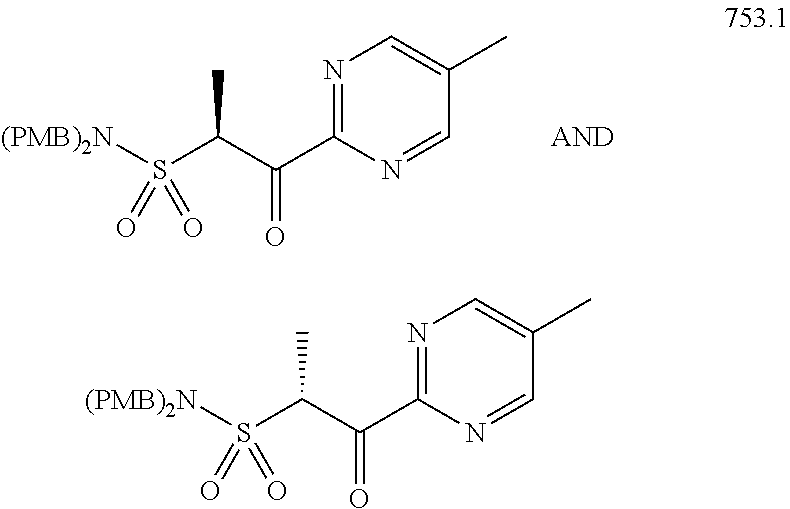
S(C(C(C1=NC=C(C)C=N1)=O)C)([(PMB)2N])(=O)=O.S(C(C(C1=NC=C(C)C=N1)=O)C)([(PMB)2N])(=O)=O
